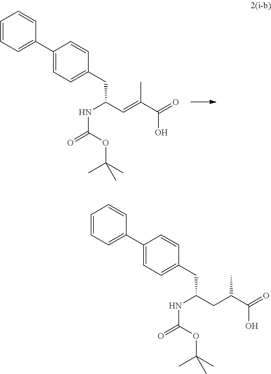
C1(C2=CC=C(CC(C=C(C(=O)O)C)NC(=O)OC(C)(C)C)C=C2)=CC=CC=C1.C1(C2=CC=C(CC(CC(C(=O)O)C)NC(=O)OC(C)(C)C)C=C2)=CC=CC=C1
